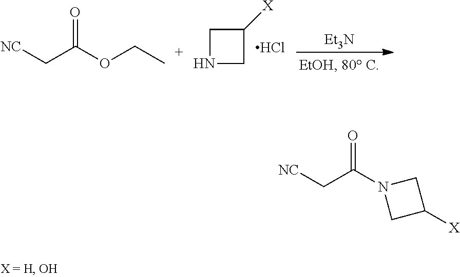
O=C(OCC)C[NC].C1NCC1[X].Cl.[Et3N].O=C(N1CC([X])C1)C[NC]
